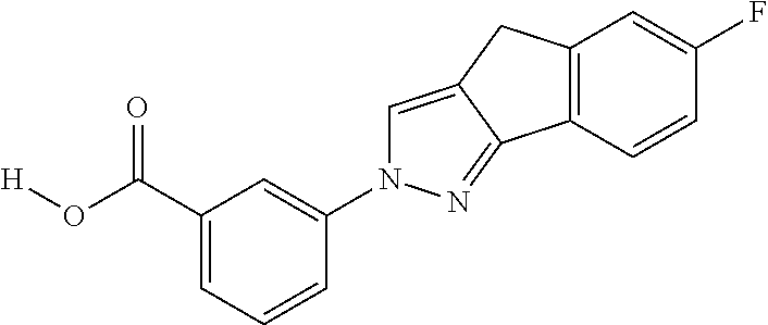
C1(C(O[H])=O)=CC=CC(N2C=C3C(=N2)C2=C(C3)C=C(F)C=C2)=C1
